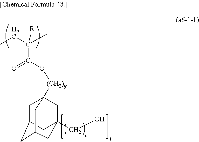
CCC(C)([R])C(O[(CH2)g]C12CC3CC(CC(CO)(C1)C3)C2)=O
